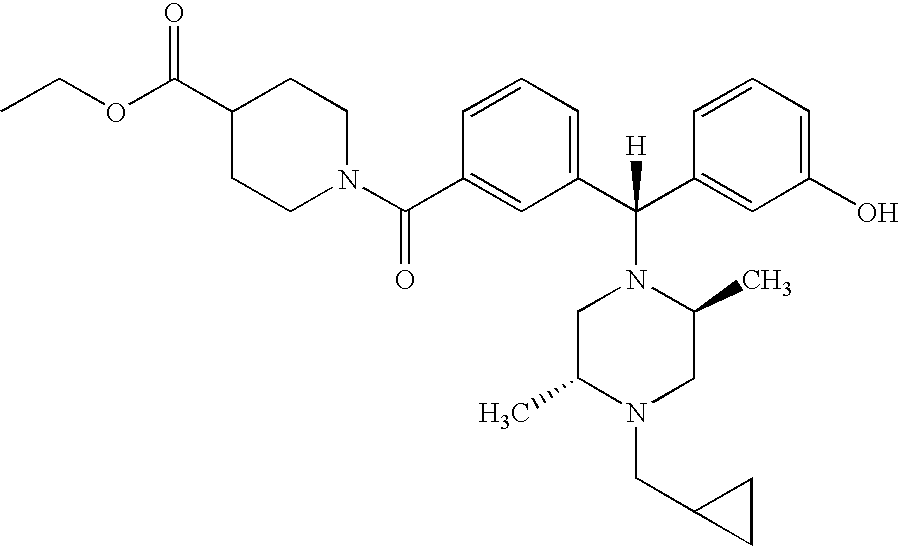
C1(C(N2CCC(C(OCC)=O)CC2)=O)=CC(C(C2=CC(O)=CC=C2)(N2CC(C)N(CC3CC3)CC2C)[H])=CC=C1
